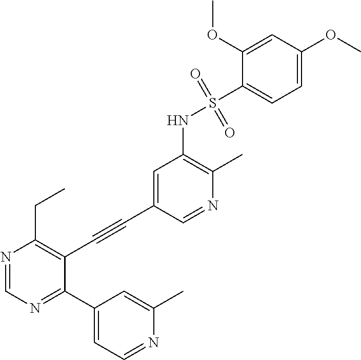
N1=CC(C#CC2=C(CC)N=CN=C2C2=CC=NC(C)=C2)=CC(NS(=O)(C2=CC=C(OC)C=C2OC)=O)=C1C
